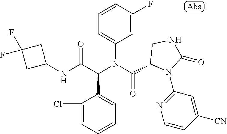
C1=CC(F)=CC(N(C(=O)C2N(C3=NC=CC([CN])=C3)C(=O)NC2)C(C(NC2CC(F)(F)C2)=O)C2=CC=CC=C2Cl)=C1
